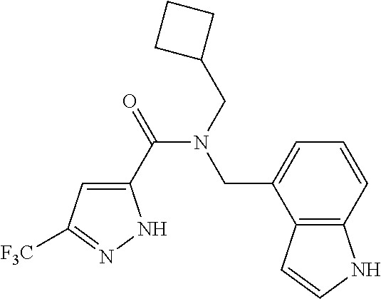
C1(C(=O)N(CC2CCC2)CC2=CC=CC3=C2C=CN3)=CC([F3C])=NN1
